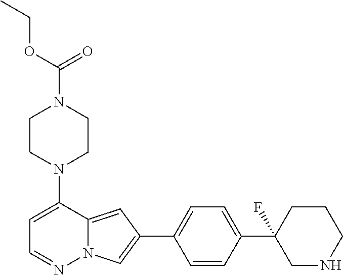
N1(C2=CC=NN3C2=CC(C2=CC=C(C4(F)CNCCC4)C=C2)=C3)CCN(C(=O)OCC)CC1
